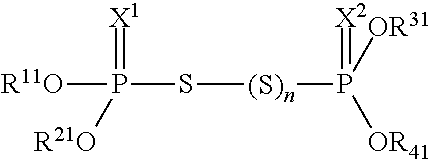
[R11O]P(=[X1])([R21O])S[(S)n]P(=[X2])([OR41])[OR31]
